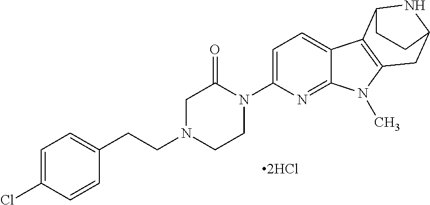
[2HCl].C(N1CCN(C2=CC=C3C(=N2)N(C)C2=C3C3NC(C2)CC3)C(=O)C1)CC1=CC=C(Cl)C=C1
